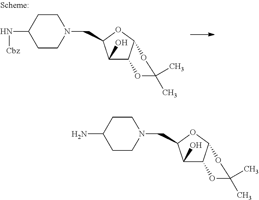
C1(O)C2C(OC1CN1CCC(N[Cbz])CC1)OC(C)(C)O2.C1(O)C2C(OC1CN1CCC(N)CC1)OC(C)(C)O2
